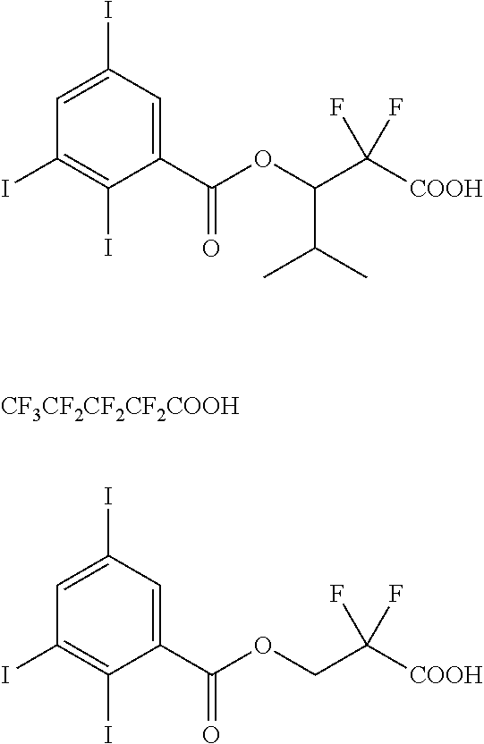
C(C([COOH])(F)F)(OC(C1=CC(I)=CC(I)=C1I)=O)C(C)C.[CF3CF2CF2CF2COOH].C(C([COOH])(F)F)OC(C1=CC(I)=CC(I)=C1I)=O
